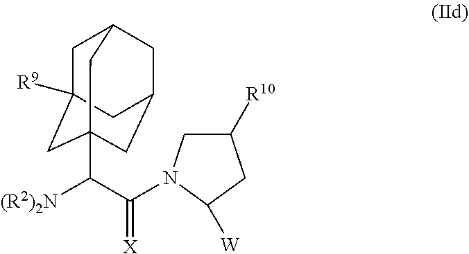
C(C(=[X])N1CC([R10])CC1[W])([(R2)2N])C12CC3([R9])CC(CC(C1)C3)C2
